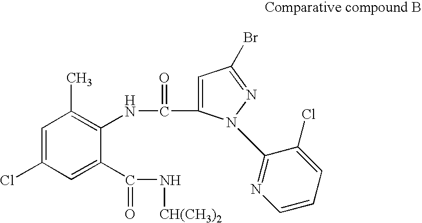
C1=C(C(N[CH(CH3)2])=O)C(NC(=O)C2=CC(Br)=NN2C2=NC=CC=C2Cl)=C(C)C=C1Cl
